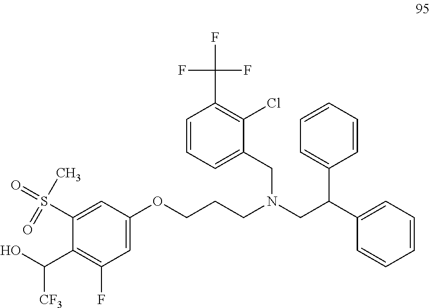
C1(OCCCN(CC2=CC=CC(C(F)(F)F)=C2Cl)CC(C2=CC=CC=C2)C2=CC=CC=C2)=CC(F)=C(C(O)[CF3])C(S(=O)(C)=O)=C1
